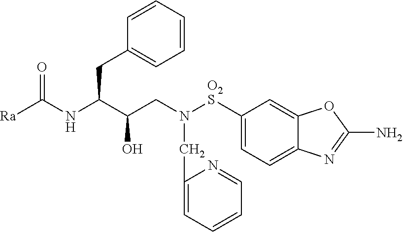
[Ra]C(NC(C(CN([O2S]C1=CC=C2C(=C1)OC(N)=N2)CC1=CC=CC=N1)O)CC1=CC=CC=C1)=O
